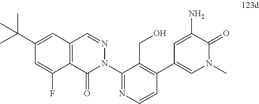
C12=C(C(=O)N(C3=NC=CC(C4=CN(C)C(=O)C(N)=C4)=C3CO)N=C1)C(F)=CC(C(C)(C)C)=C2
